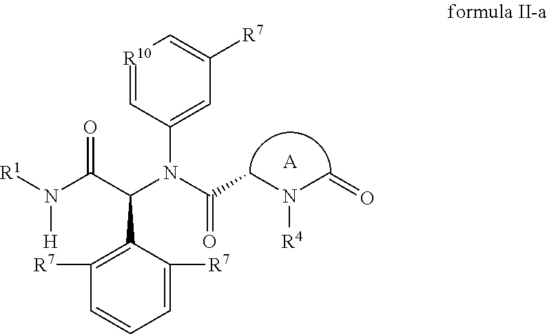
N(C(C(N(C(CN(C=O)[R4])=O)C1=CC([R7])=C[R10]=C1)C1=C([R7])C=CC=C1[R7])=O)([R1])[H].[A]
